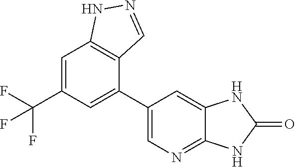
C1=C(C(F)(F)F)C=C(C2=CN=C3C(=C2)NC(=O)N3)C2=C1NN=C2
